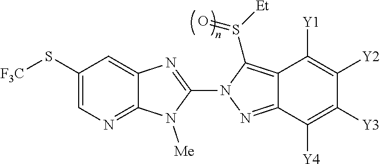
C12=NC=C(S[F3C])C=C1N=C(N1N=C3C(=C1S([Et])=O)C([Y1])=C([Y2])C([Y3])=C3[Y4])N2[Me]
